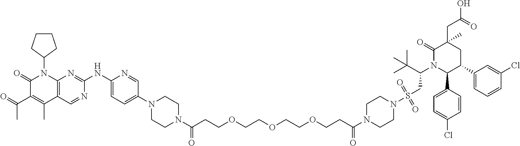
C1(=O)C(C(C)=O)=C(C)C2=C(N1C1CCCC1)N=C(NC1=CC=C(N3CCN(C(CCOCCOCCOCCC(N4CCN(S(CC(N5C(C6=CC=C(Cl)C=C6)C(C6=CC=CC(Cl)=C6)CC(CC(=O)O)(C)C5=O)C(C)(C)C)(=O)=O)CC4)=O)=O)CC3)C=N1)N=C2
